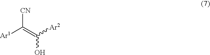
[Ar1]C(=C([Ar2])O)[CN]
